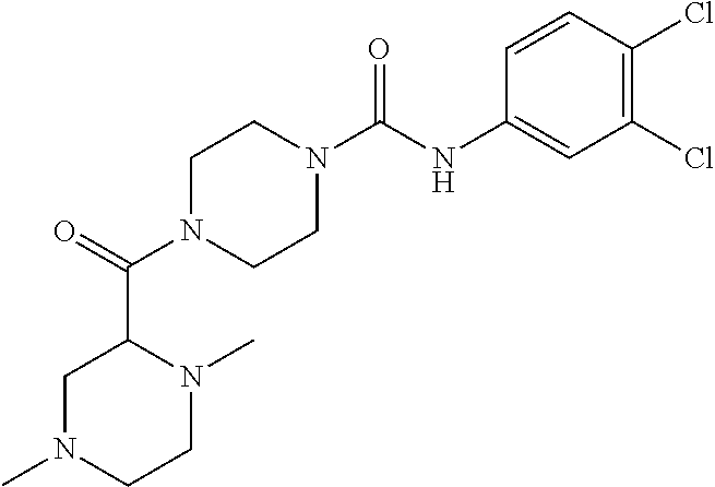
C1N(C(C2CN(C)CCN2C)=O)CCN(C(NC2=CC(Cl)=C(Cl)C=C2)=O)C1
